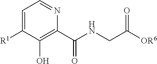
C1=C([R1])C(O)=C(C(NCC([OR6])=O)=O)N=C1
